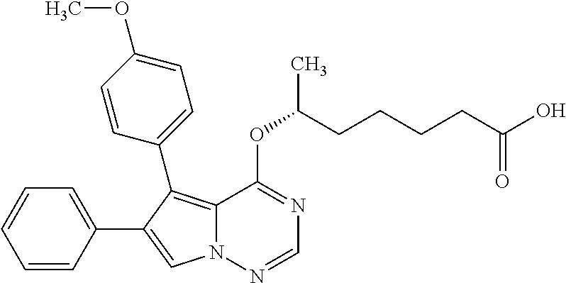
C12=C(C3=CC=C(OC)C=C3)C(C3=CC=CC=C3)=CN1N=CN=C2OC(CCCCC(O)=O)C
